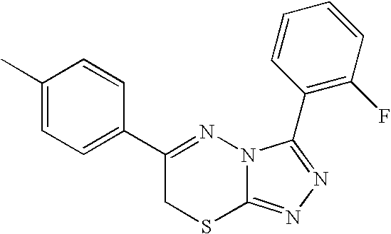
C1=C(C)C=CC(C2=NN3C(=NN=C3C3=C(F)C=CC=C3)SC2)=C1
